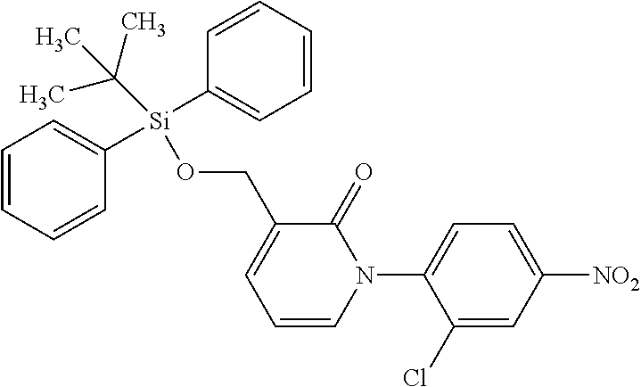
N1(C2=CC=C([NO2])C=C2Cl)C(=O)C(CO[Si](C(C)(C)C)(C2=CC=CC=C2)C2=CC=CC=C2)=CC=C1
